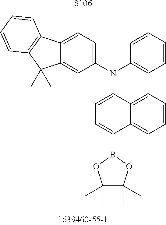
[S106].N(C1=CC=C(B2OC(C)(C)C(C)(C)O2)C2=CC=CC=C12)(C1=CC=C2C(=C1)C(C)(C)C1=C2C=CC=C1)C1=CC=CC=C1
